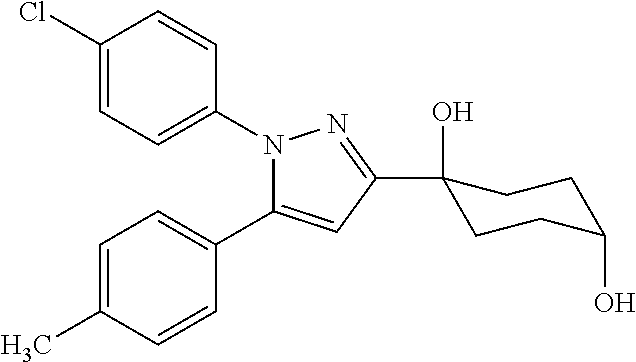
C1=C(C)C=CC(C2=CC(C3(O)CCC(O)CC3)=NN2C2=CC=C(Cl)C=C2)=C1
